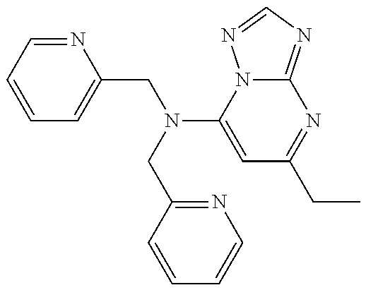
C1=CC=NC(CN(C2=CC(CC)=NC3=NC=NN23)CC2=NC=CC=C2)=C1
